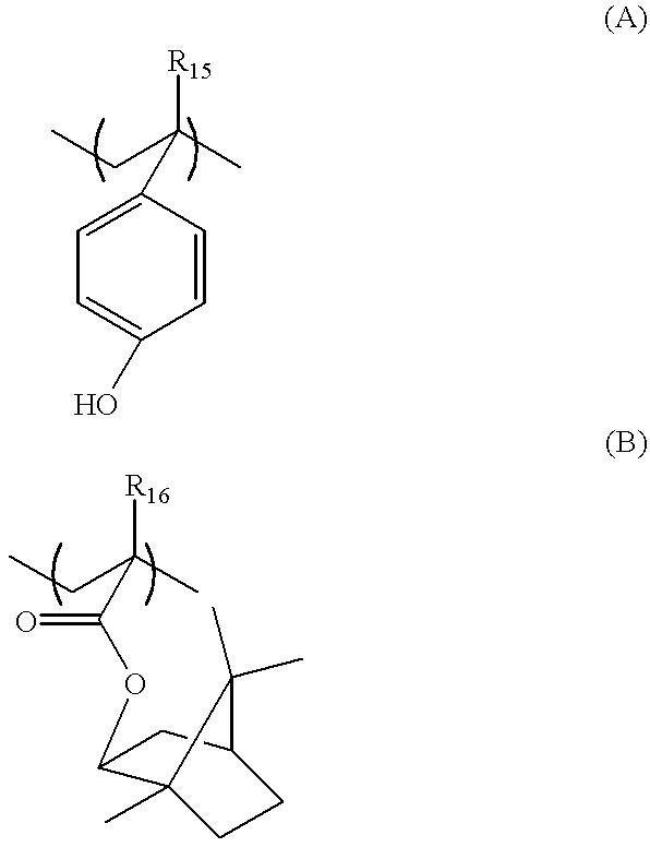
C1=C(C(C)(CC)[R15])C=CC(O)=C1.C(C(C)(CC)[R16])(OC1C2(C)CCC(C1)C2(C)C)=O
